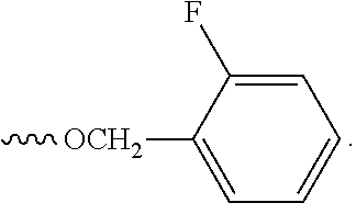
C[OCH2]C1=CC=CC=C1F
